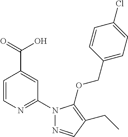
C1=CN=C(N2N=CC(CC)=C2OCC2=CC=C(Cl)C=C2)C=C1C(=O)O
